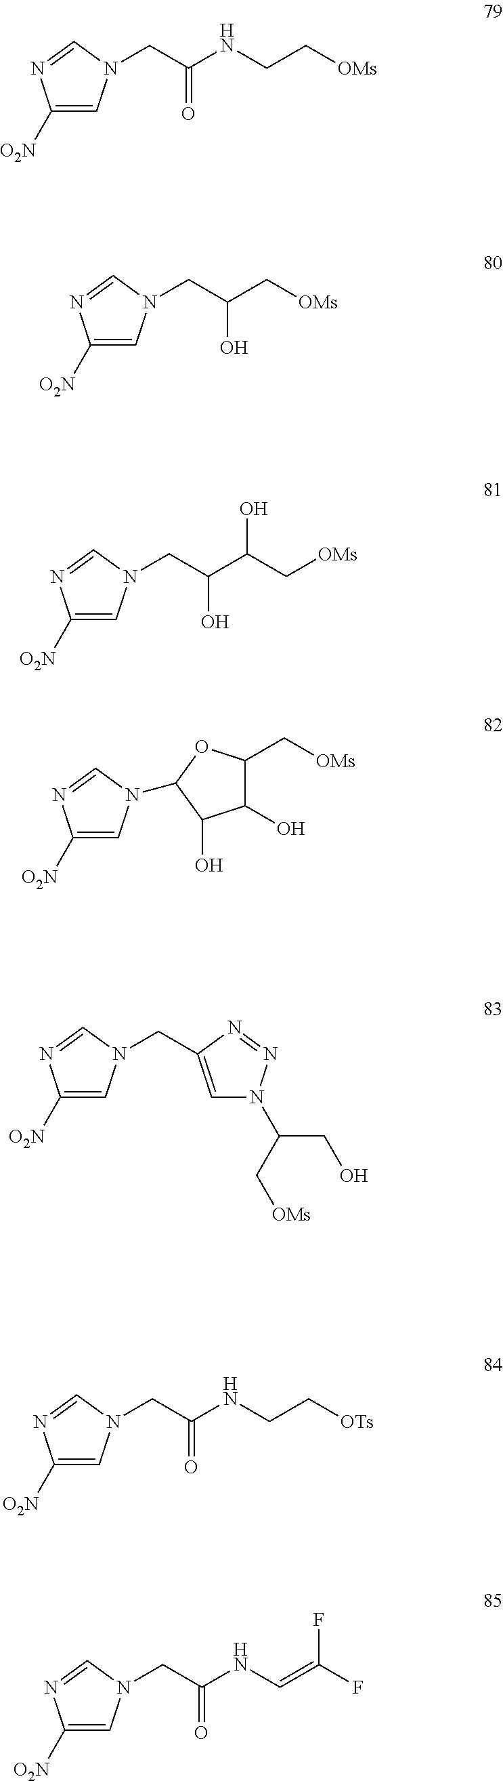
C1([O2N])=CN(CC(NCC[OMs])=O)C=N1.C1([O2N])=CN(CC(C[OMs])O)C=N1.C1([O2N])=CN(CC(C(C[OMs])O)O)C=N1.C1([O2N])=CN(C2OC(C[OMs])C(O)C2O)C=N1.C1([O2N])=CN(CC2=CN(C(CO)C[OMs])N=N2)C=N1.C1([O2N])=CN(CC(NCC[OTs])=O)C=N1.C1([O2N])=CN(CC(NC=C(F)F)=O)C=N1
